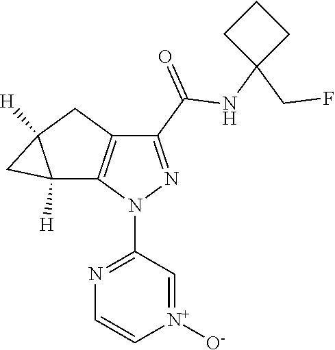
[N+]1([O-])=CC(N2N=C(C(=O)NC3(CF)CCC3)C3=C2C2([H])C([H])(C3)C2)=NC=C1
